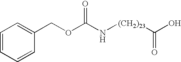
C1=CC=CC(COC(N[(CH2)23]C(O)=O)=O)=C1
